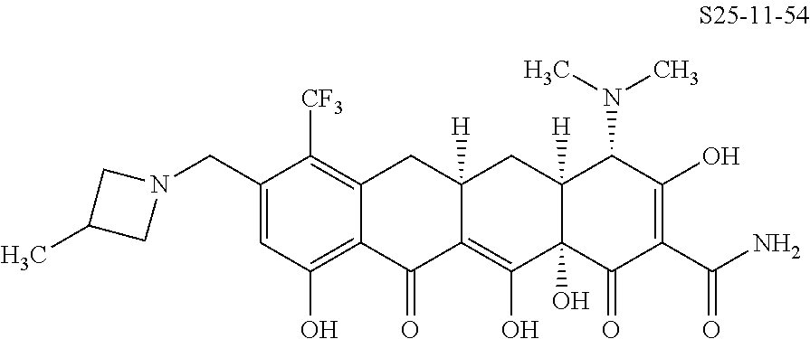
C1(CN2CC(C)C2)=CC(O)=C2C(=C1[CF3])CC1([H])C(=C(O)C3(O)C([H])(C1)C(N(C)C)C(O)=C(C(N)=O)C3=O)C2=O
